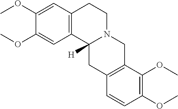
C1(OC)=CC2=C(C=C1OC)C1([H])N(CC2)CC2=C(C1)C=CC(OC)=C2OC
